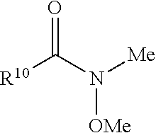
[R10]C(N([Me])[OMe])=O
